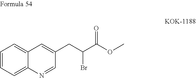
C12=CC=CC=C1C=C(CC(C(OC)=O)Br)C=N2
